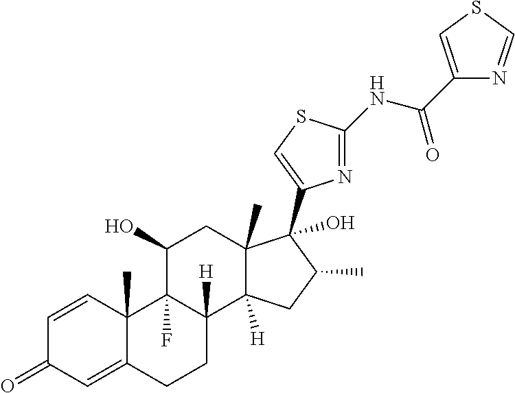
C1=CC2(C)C(=CC1=O)CCC1([H])C2(F)C(O)CC2(C)C1([H])CC(C)C2(O)C1=CSC(NC(C2=CSC=N2)=O)=N1
